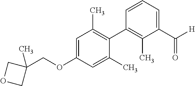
C1=C(OCC2(C)COC2)C=C(C)C(C2=C(C)C(C([H])=O)=CC=C2)=C1C
